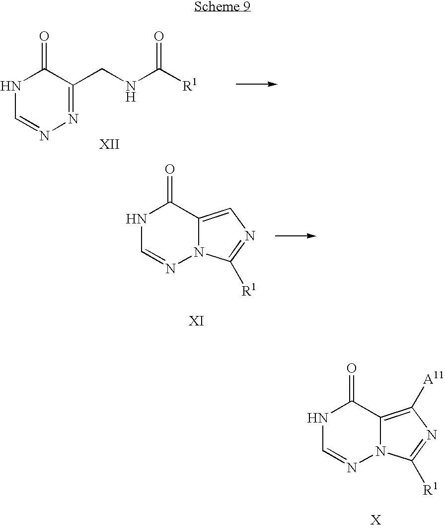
N1C=NN=C(CNC([R1])=O)C1=O.N1C=NN2C(=CN=C2[R1])C1=O.N1C=NN2C(=C([A11])N=C2[R1])C1=O
